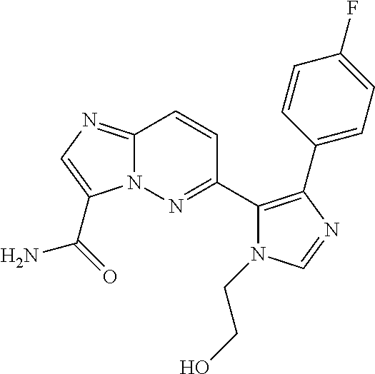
C12=NC=C(C(=O)N)N1N=C(C1=C(C3=CC=C(F)C=C3)N=CN1CCO)C=C2
